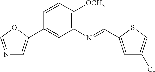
C1=CC([OCH3])=C(N=CC2=CC(Cl)=CS2)C=C1C1=CN=CO1
